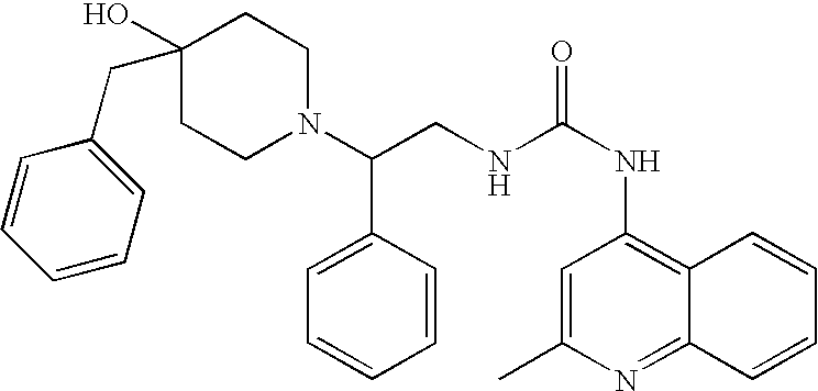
OC1(CC2=CC=CC=C2)CCN(C(CNC(=O)NC2=C3C(=NC(C)=C2)C=CC=C3)C2=CC=CC=C2)CC1
